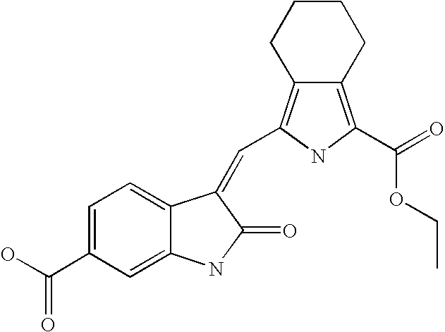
C1=C(C(O)=O)C=C2C(=C1)C(=CC1=C3CCCCC3=C(C(=O)OCC)N1)C(=O)N2
